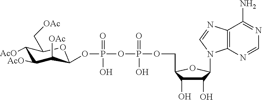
C1([AcO])C([AcO])C([OAc])C(OP(OP(OCC2C(O)C(O)C(N3C4=C(N=C3)C(N)=NC=N4)O2)(O)=O)(O)=O)OC1C[OAc]
